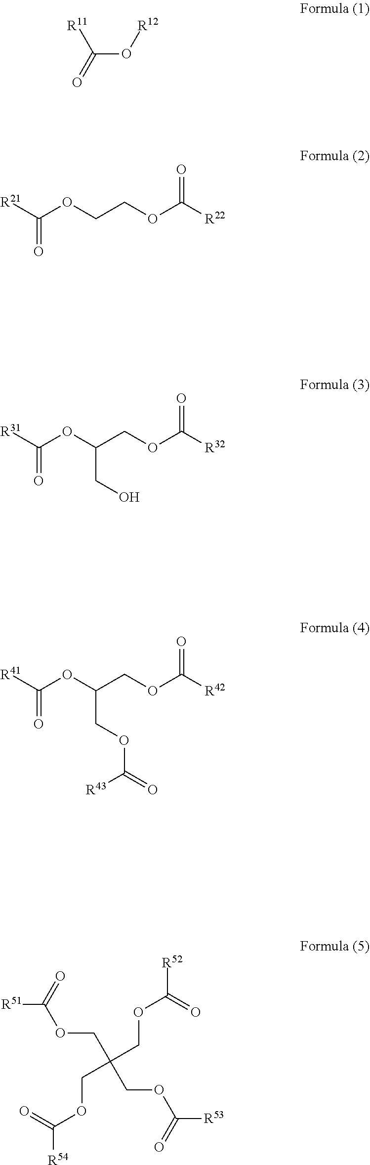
C(O[R12])([R11])=O.[R21]C(OCCOC([R22])=O)=O.[R31]C(OC(COC([R32])=O)CO)=O.[R41]C(OC(COC([R42])=O)COC(=O)[R43])=O.[R52]C(=O)OCC(COC([R53])=O)(COC([R54])=O)COC([R51])=O
